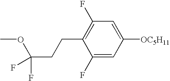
C1(F)=CC([OC5H11])=CC(F)=C1CCC(OC)(F)F
